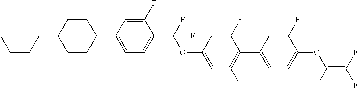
C1(C2=CC=C(C(OC3=CC(F)=C(C4=CC=C(OC(F)=C(F)F)C(F)=C4)C(F)=C3)(F)F)C(F)=C2)CCC(CCCC)CC1
